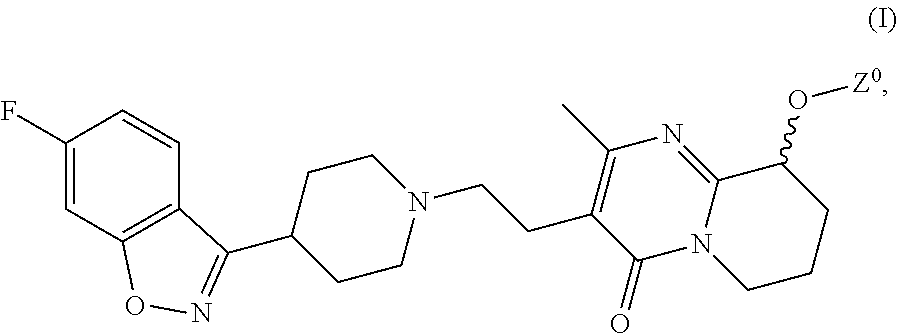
C12=C(C=CC(F)=C1)C(C1CCN(CCC3=C(C)N=C4N(C3=O)CCCC4O[Z0])CC1)=NO2
